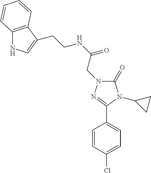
C(NC(=O)CN1C(=O)N(C2CC2)C(C2=CC=C(Cl)C=C2)=N1)CC1=CNC2=C1C=CC=C2
